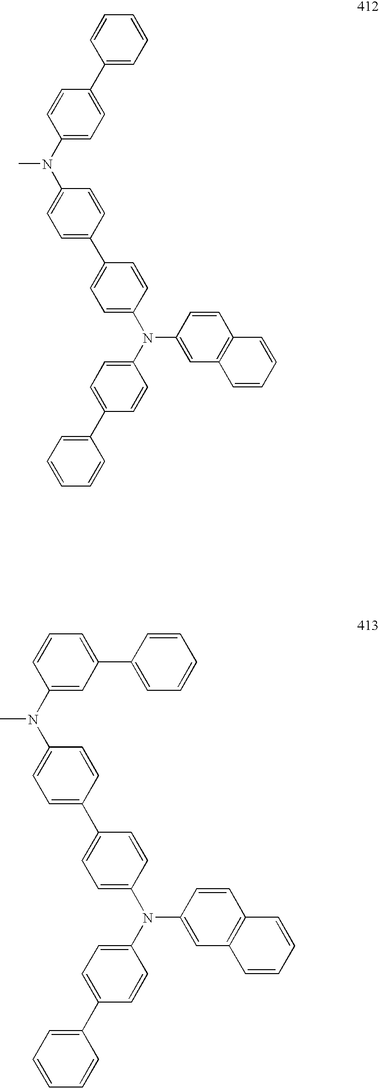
C1(C2=CC=C(N(C3=CC=C(C4=CC=CC=C4)C=C3)C3=CC4=C(C=C3)C=CC=C4)C=C2)=CC=C(N(C2=CC=C(C3=CC=CC=C3)C=C2)C)C=C1.C1(C2=CC=C(N(C3=CC=C(C4=CC=CC=C4)C=C3)C3=CC4=C(C=C3)C=CC=C4)C=C2)=CC=C(N(C2=CC(C3=CC=CC=C3)=CC=C2)C)C=C1
